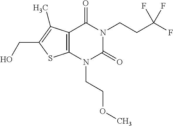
C12=C(N(CCOC)C(=O)N(CCC(F)(F)F)C1=O)SC(CO)=C2C
